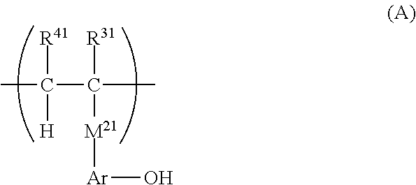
CC([H])([R41])C([R31])([M21][Ar]O)C
